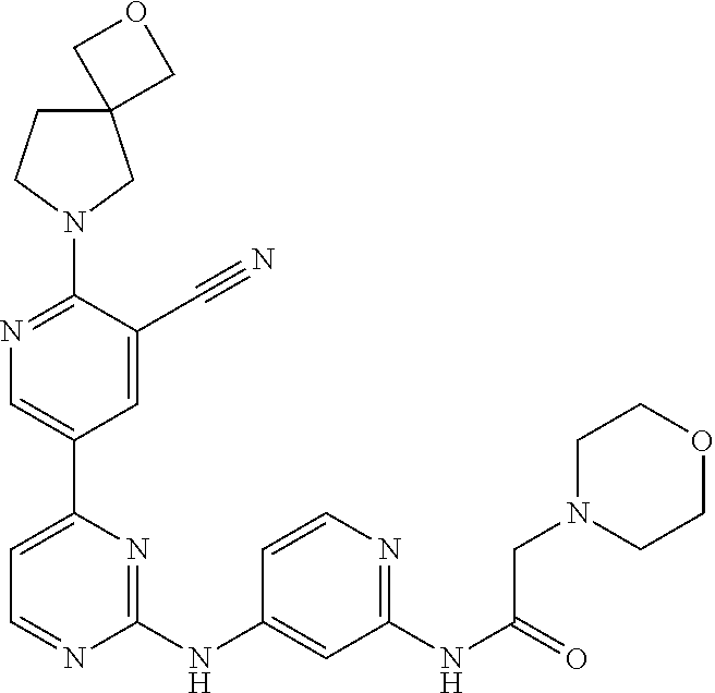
C12(CCN(C3=NC=C(C4=CC=NC(NC5=CC(NC(=O)CN6CCOCC6)=NC=C5)=N4)C=C3C#N)C1)COC2
